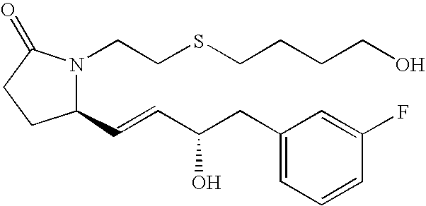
C1(C=CC(CC2=CC=CC(F)=C2)O)N(CCSCCCCO)C(=O)CC1
